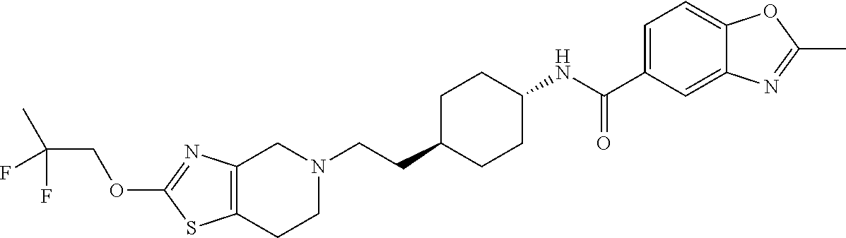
C12=C(CCN(CCC3CCC(NC(C4=CC=C5C(=C4)N=C(C)O5)=O)CC3)C1)SC(OCC(C)(F)F)=N2
